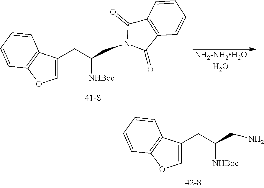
C1=C(CC(CN2C(=O)C3=C(C2=O)C=CC=C3)[NHBoc])C2=C(O1)C=CC=C2.[NH2-NH2H2OH2O].C1=C(CC(CN)[NHBoc])C2=C(O1)C=CC=C2
